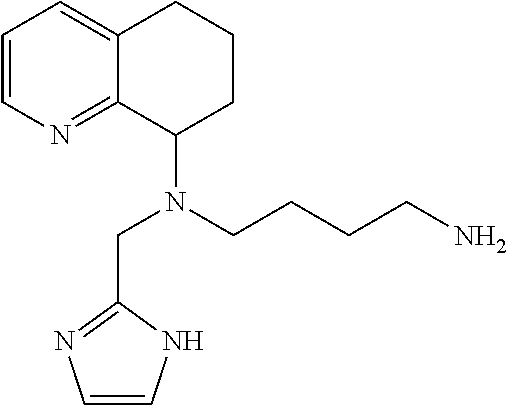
C(CCN(CC1=NC=CN1)C1CCCC2=CC=CN=C12)CN
